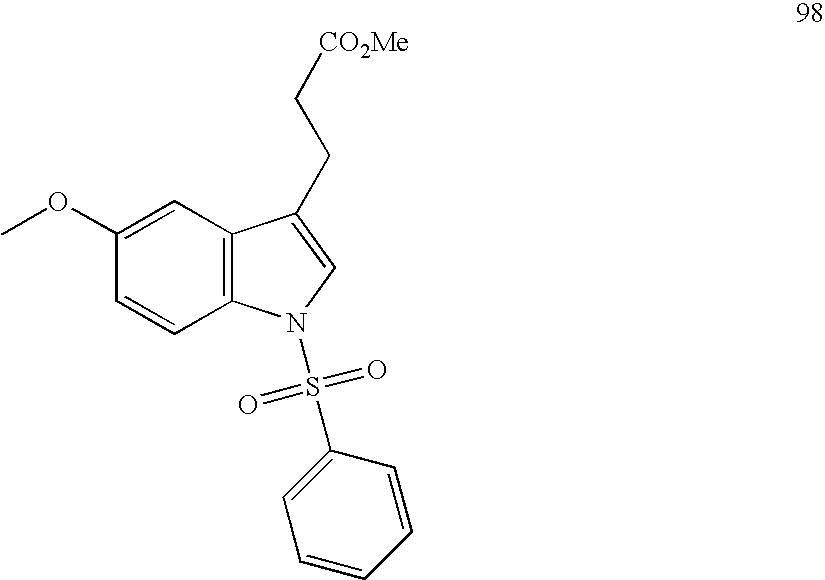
C1(OC)=CC2=C(C=C1)N(S(C1=CC=CC=C1)(=O)=O)C=C2CC[CO2Me]
